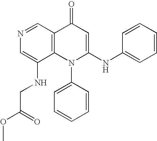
C1(NCC(OC)=O)=CN=CC2=C1N(C1=CC=CC=C1)C(NC1=CC=CC=C1)=CC2=O
